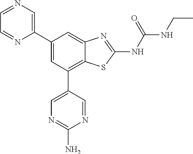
C1=NC=C(C2=CC(C3=CN=C(N)N=C3)=C3C(=C2)N=C(NC(NCC)=O)S3)N=C1
